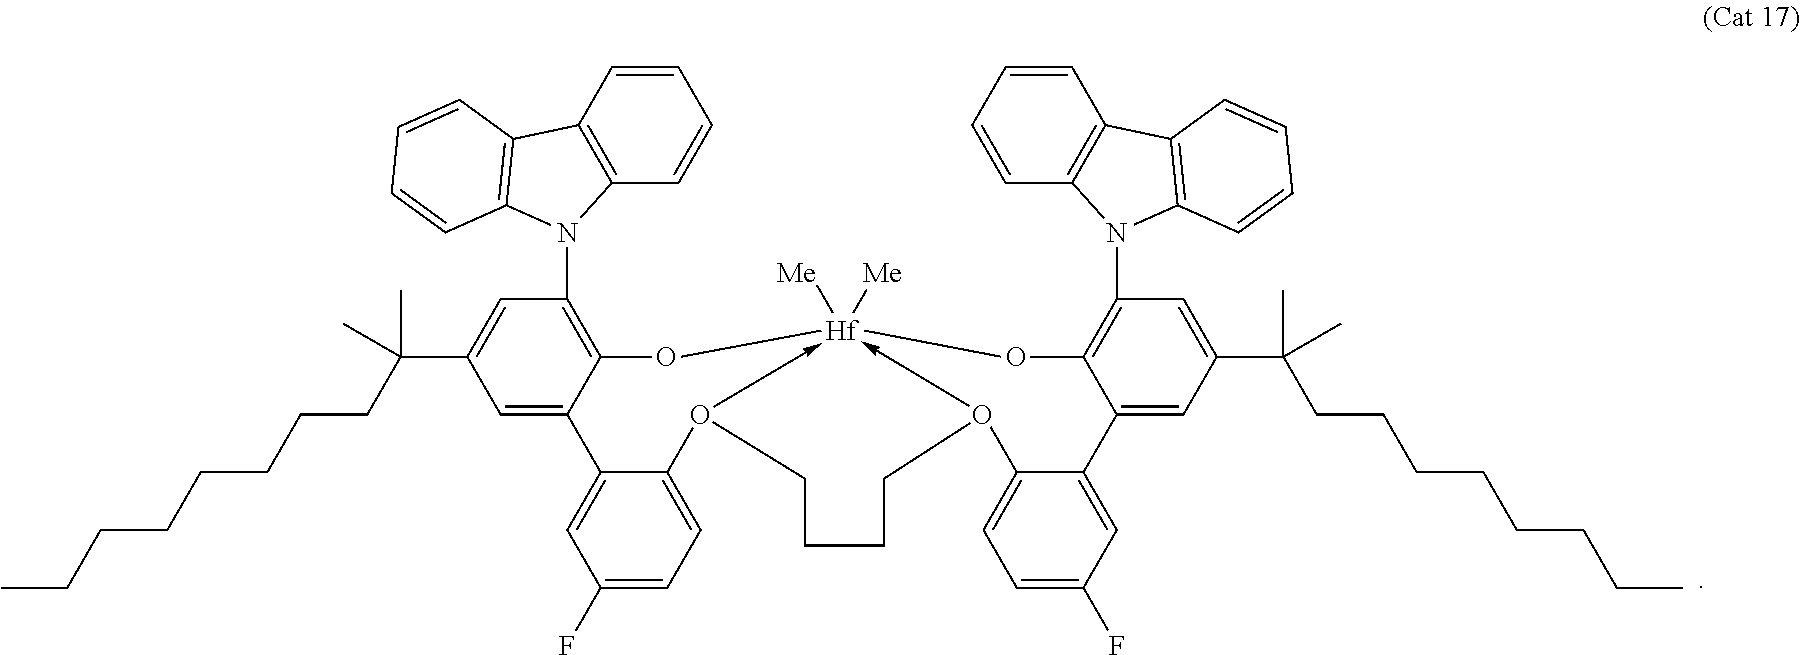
C1(N2C3=C(C=CC=C3)C3=C2C=CC=C3)=C2C(=CC(C(C)(CCCCCCCC)C)=C1)C1=CC(F)=CC=C1O1->[Hf]3([Me])([Me])(-O(C4=CC=C(F)C=C4C4=CC(C(CCCCCCCC)(C)C)=CC(N5C6=C(C=CC=C6)C6=C5C=CC=C6)=C4O3)CCCC1)O2
